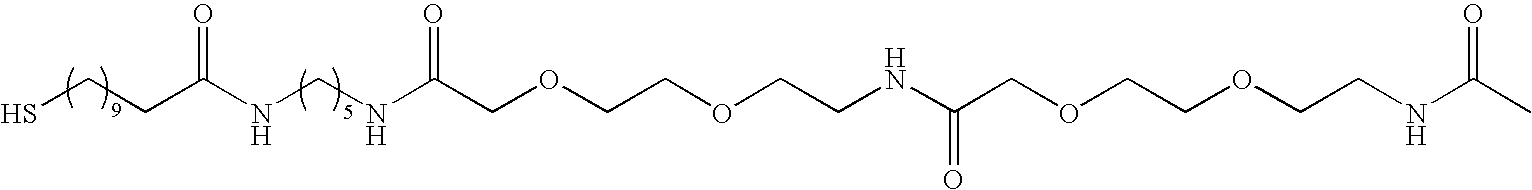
SCCC(NCNC(COCCOCCNC(COCCOCCNC(C)=O)=O)=O)=O
